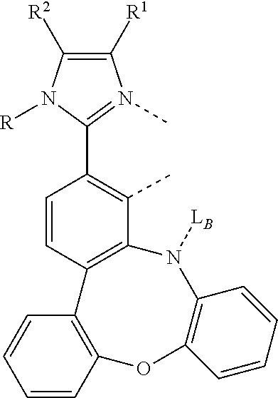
CC1=C(C2=N(C)C([R1])=C([R2])N2[R])C=CC2=C1N([LB])C1=C(OC3=C2C=CC=C3)C=CC=C1
